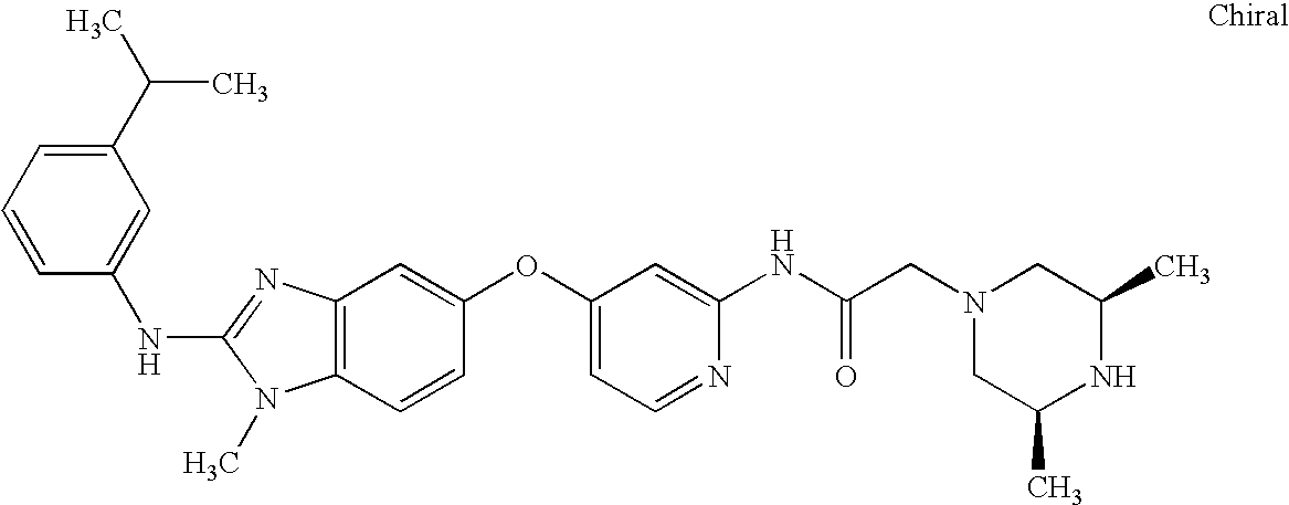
C1(C(C)C)=CC=CC(NC2=NC3=C(N2C)C=CC(OC2=CC=NC(NC(CN4CC(C)NC(C)C4)=O)=C2)=C3)=C1
